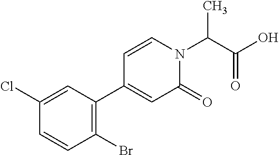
C1(Br)=C(C2=CC(=O)N(C(C(O)=O)C)C=C2)C=C(Cl)C=C1
